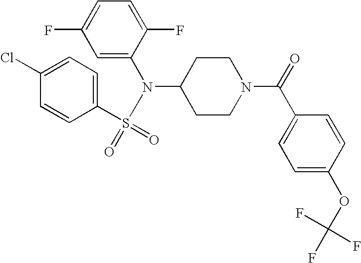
C1=C(N(C2CCN(C(=O)C3=CC=C(OC(F)(F)F)C=C3)CC2)S(C2=CC=C(Cl)C=C2)(=O)=O)C(F)=CC=C1F
